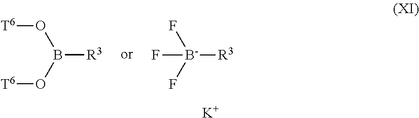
B([R3])(O[T6])O[T6].[B-]([R3])(F)(F)F.[K]
